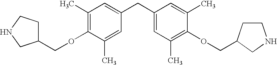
C1(C)=C(OCC2CCNC2)C(C)=CC(CC2=CC(C)=C(OCC3CCNC3)C(C)=C2)=C1
